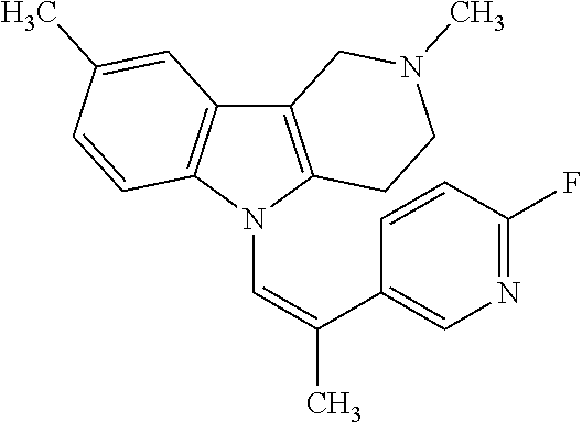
C12=C(N(C=C(C3=CN=C(F)C=C3)C)C3=C1C=C(C)C=C3)CCN(C)C2
